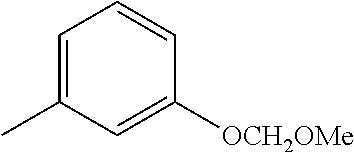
C1=C(C)C=C([OCH2OMe])C=C1
